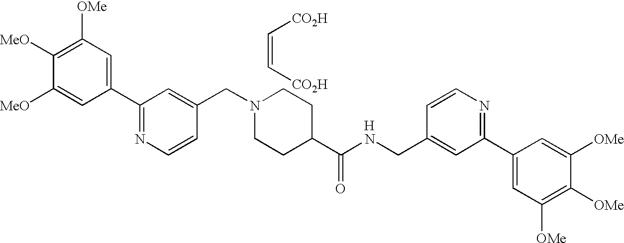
C1(C2=NC=CC(CN3CCC(C(NCC4=CC(C5=CC([OMe])=C([OMe])C([OMe])=C5)=NC=C4)=O)CC3)=C2)=CC([OMe])=C([MeO])C([MeO])=C1.[H].C(=C[CO2H])[CO2H]
